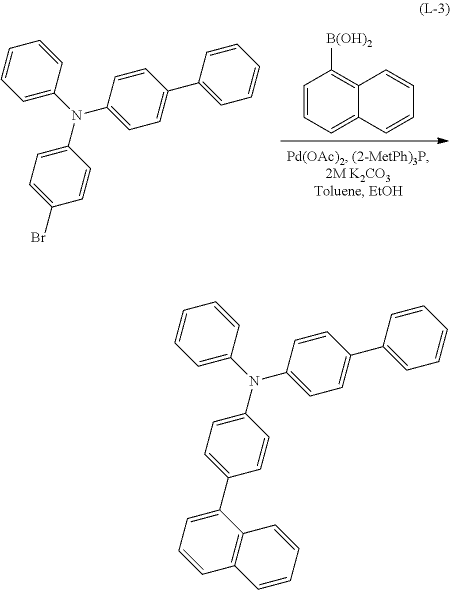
C1=C(N(C2=CC=C(C3=CC=CC=C3)C=C2)C2=CC=C(C3=CC=CC4=C3C=CC=C4)C=C2)C=CC=C1.C1=CC=C2C(=C1[B(OH)2])C=CC=C2.C1=C(N(C2=CC=C(C3=CC=CC=C3)C=C2)C2=CC=C(Br)C=C2)C=CC=C1
